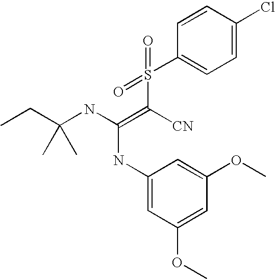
C1(NC(NC(CC)(C)C)=C([CN])S(=O)(=O)C2=CC=C(Cl)C=C2)=CC(OC)=CC(OC)=C1
